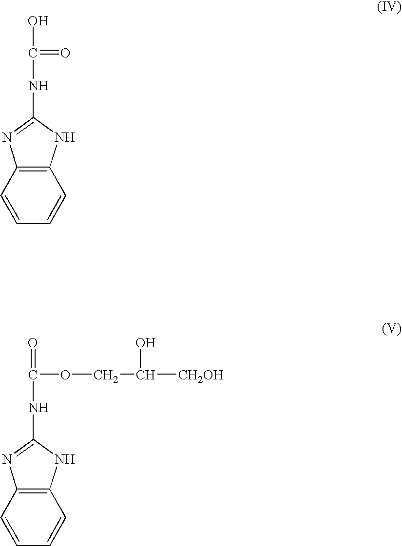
C1=CC2=C(N=C(NC(O)=O)N2)C=C1.C1=CC2=C(N=C(NC(OCC([CH2OH])O)=O)N2)C=C1
